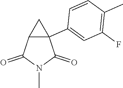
C12C(C3=CC(F)=C(C)C=C3)(C1)C(=O)N(C)C2=O
